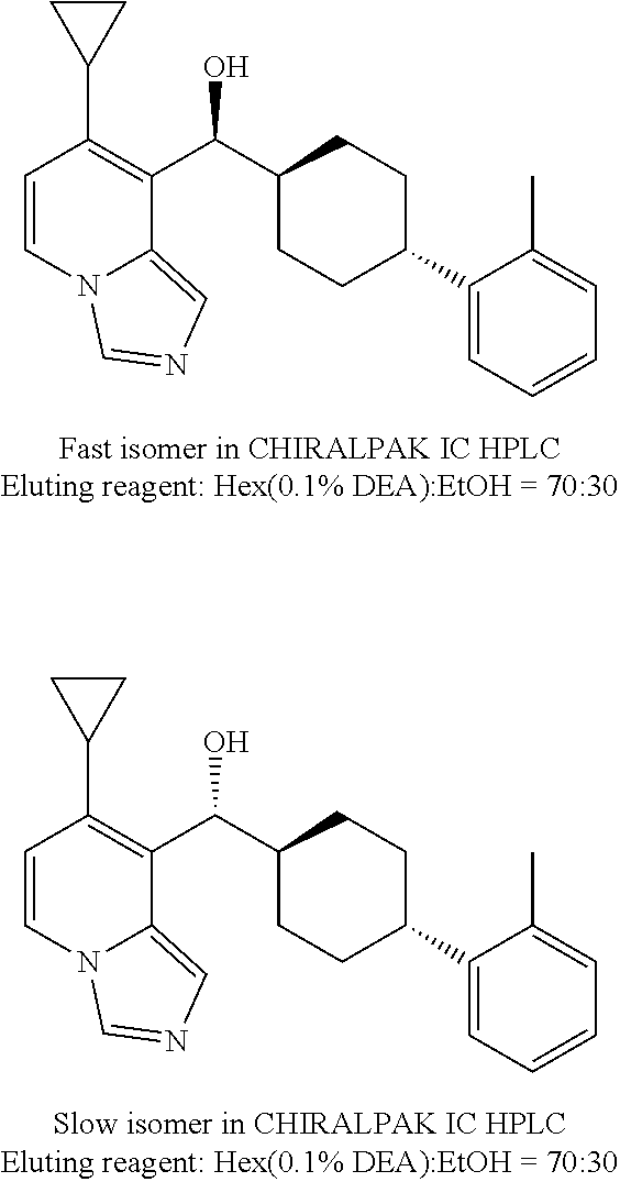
C1=CN2C(=CN=C2)C(C(C2CCC(C3=CC=CC=C3C)CC2)O)=C1C1CC1.C1=CN2C(=CN=C2)C(C(C2CCC(C3=CC=CC=C3C)CC2)O)=C1C1CC1
